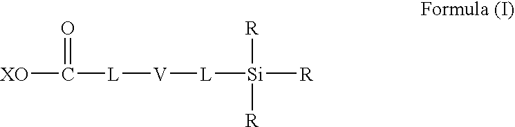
[XO]C([L][V][L][Si]([R])([R])[R])=O
